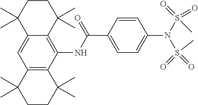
C12=CC3=C(C(NC(C4=CC=C(N(S(=O)(=O)C)S(=O)(=O)C)C=C4)=O)=C1C(C)(C)CCC2(C)C)C(C)(C)CCC3(C)C
